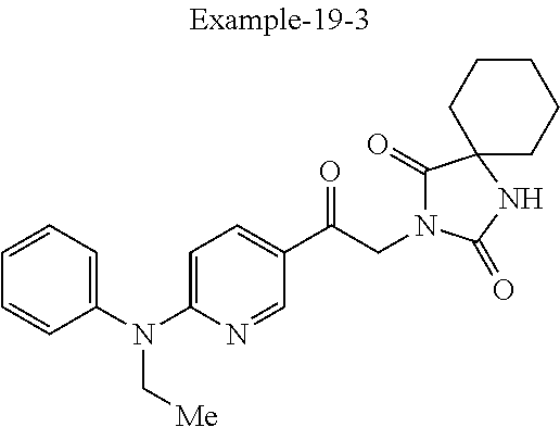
C1(C(CN2C(=O)C3(NC2=O)CCCCC3)=O)=CC=C(N(C2=CC=CC=C2)C[Me])N=C1
